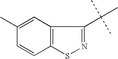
C1(C)=CC2=C(C=C1)SN=C2C(C)(C)C
